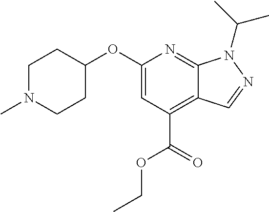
C1(OC2CCN(C)CC2)=CC(C(=O)OCC)=C2C(=N1)N(C(C)C)N=C2
